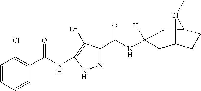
C1=CC=CC(C(=O)NC2=C(Br)C(C(NC3([H])CC4CCC(C3)N4C)=O)=NN2)=C1Cl
